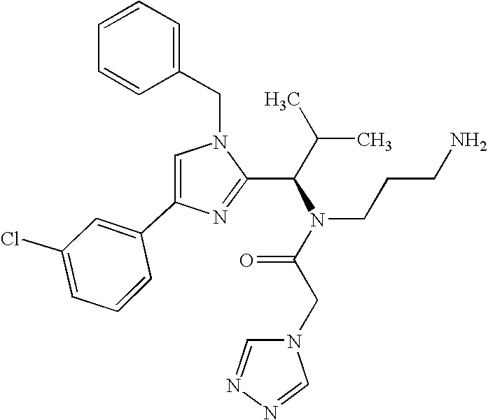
N1(CC2=CC=CC=C2)C=C(C2=CC(Cl)=CC=C2)N=C1C(C(C)C)N(C(CN1C=NN=C1)=O)CCCN
